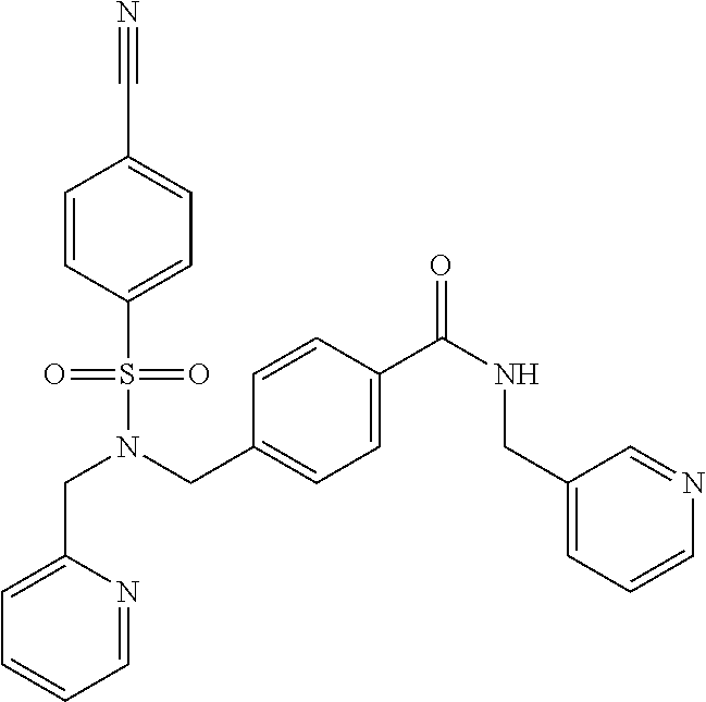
C(N(CC1=CC=C(C(NCC2=CC=CN=C2)=O)C=C1)S(=O)(=O)C1=CC=C(C#N)C=C1)C1=CC=CC=N1
